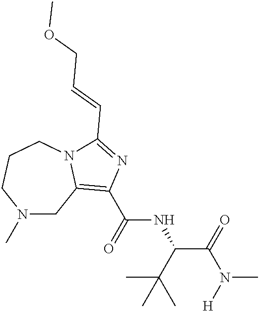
N1(C)CC2=C(C(=O)NC(C(=O)N([H])C)C(C)(C)C)N=C(C=CCOC)N2CCC1
